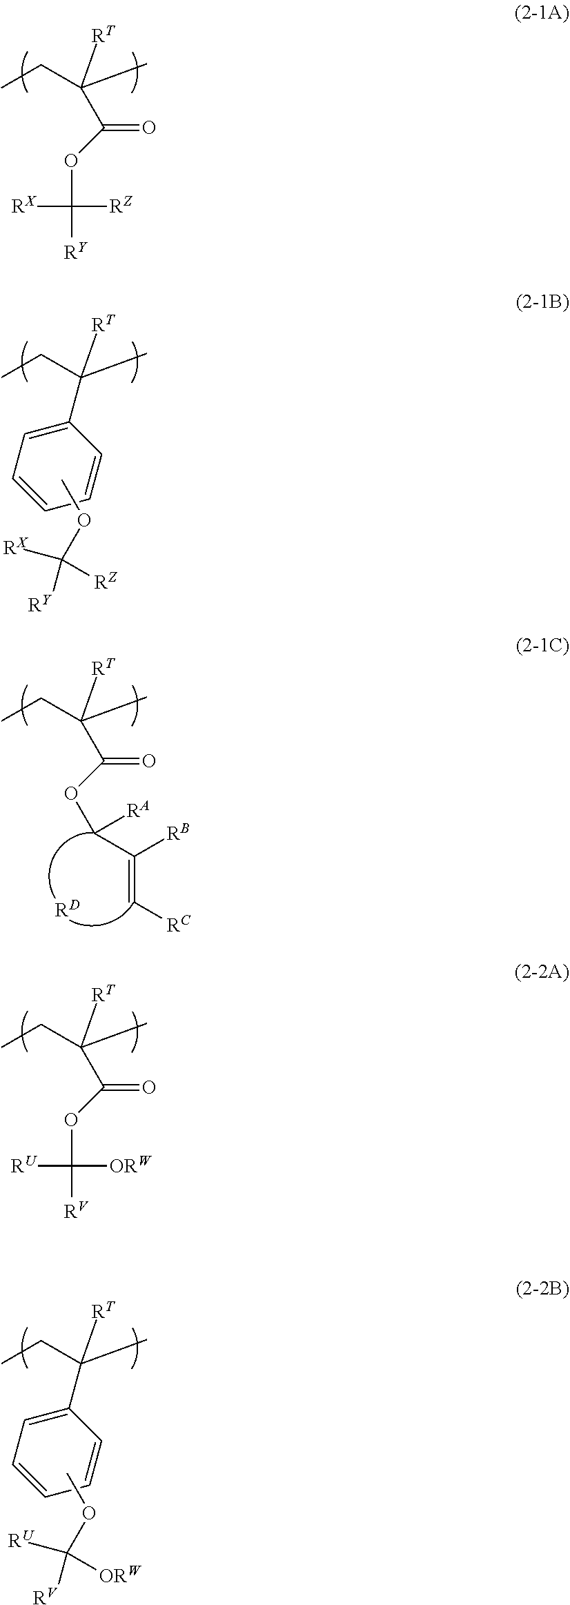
C(C([RT])(C)CC)(=O)OC([RX])([RZ])[RY].C([RT])(C)(CC)C1=CC=CC=C1.COC([RY])([RZ])[RX].C(C([RT])(C)CC)(=O)OC([RA])C(=C[RC])[RB].[RD].C(C([RT])(C)CC)(=O)OC([RV])([ORW])[RU].C([RT])(C)(CC)C1=CC=CC=C1.COC([RV])([RU])[ORW]
